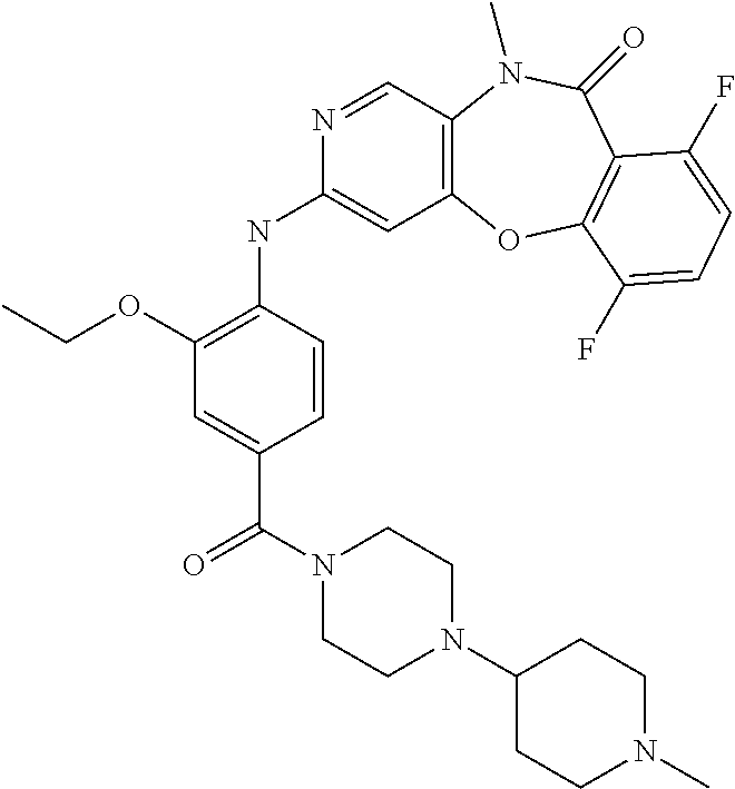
C12=C(C=NC(NC3=C(OCC)C=C(C(N4CCN(C5CCN(C)CC5)CC4)=O)C=C3)=C1)N(C)C(=O)C1=C(O2)C(F)=CC=C1F
